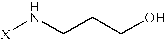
[X]NCCCO
